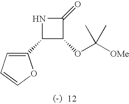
N1C(C2=CC=CO2)C(OC([OMe])(C)C)C1=O
